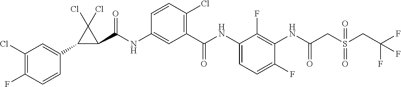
C1(C2=CC(Cl)=C(F)C=C2)C(C(NC2=CC(C(NC3=CC=C(F)C(NC(CS(CC(F)(F)F)(=O)=O)=O)=C3F)=O)=C(Cl)C=C2)=O)C1(Cl)Cl
